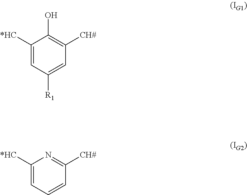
C1([*HC])=CC([R1])=CC([CH#])=C1O.C1([*HC])=CC=CC([CH#])=N1
